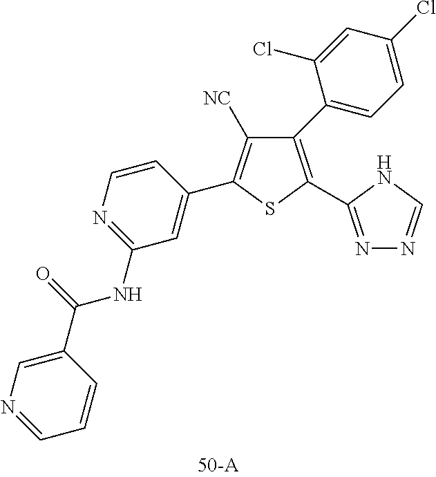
C1(C2=CC=C(Cl)C=C2Cl)=C(C2=NN=CN2)SC(C2=CC(NC(C3=CN=CC=C3)=O)=NC=C2)=C1[NC]
